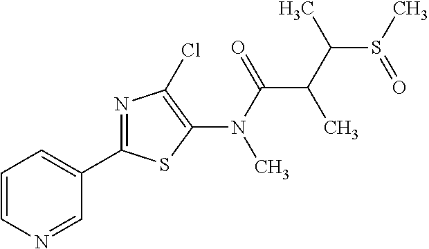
N(C(=O)C(C(S(C)=O)C)C)(C1=C(Cl)N=C(C2=CC=CN=C2)S1)C
